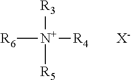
[R6][N+]([R3])([R5])[R4].[X-]
